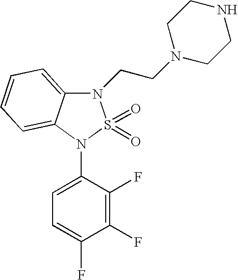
N1(CCN2CCNCC2)C2=CC=CC=C2N(C2=CC=C(F)C(F)=C2F)S1(=O)=O
